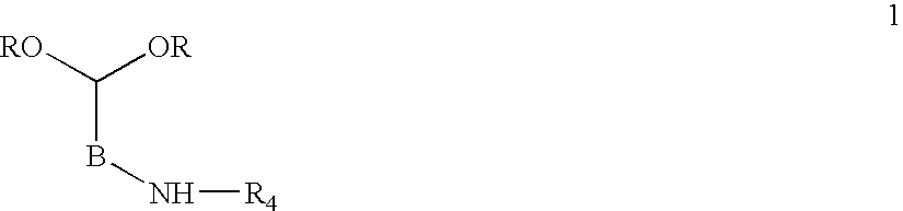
B(C([RO])[OR])N[R4]
